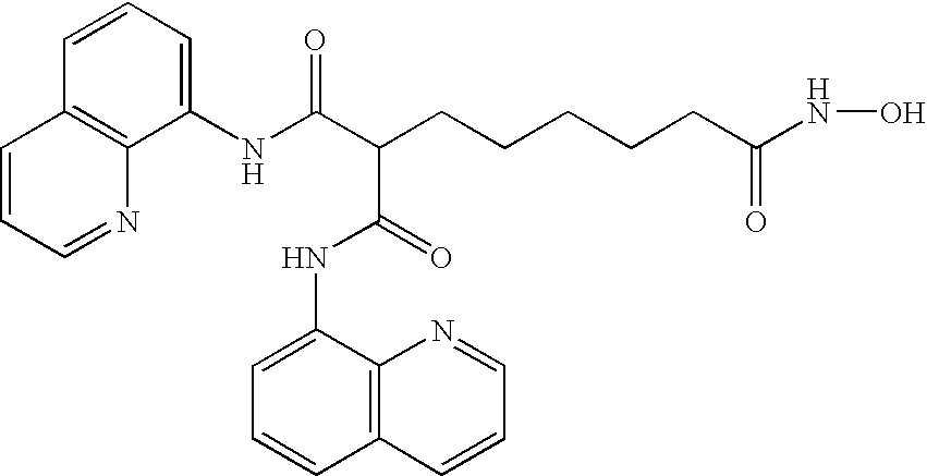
C1=CC=C(NC(C(CCCCCC(NO)=O)C(=O)NC2=CC=CC3=C2N=CC=C3)=O)C2=C1C=CC=N2
